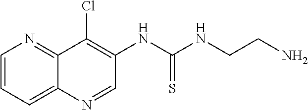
C1=CC=C2C(=N1)C(Cl)=C(NC(NCCN)=S)C=N2
